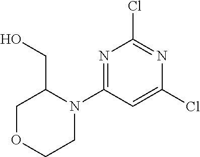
N1=C(N2C(CO)COCC2)C=C(Cl)N=C1Cl
